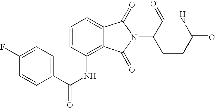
C1=C2C(=C(NC(C3=CC=C(F)C=C3)=O)C=C1)C(=O)N(C1CCC(=O)NC1=O)C2=O
